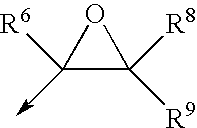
C1([R6])(->C)C([R8])([R9])O1
